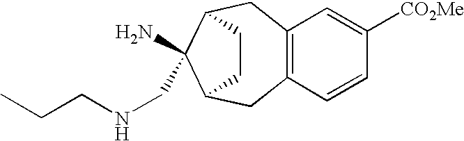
C12=C(CC3C(CNCCC)(N)C(C1)CC3)C=C([CO2Me])C=C2
